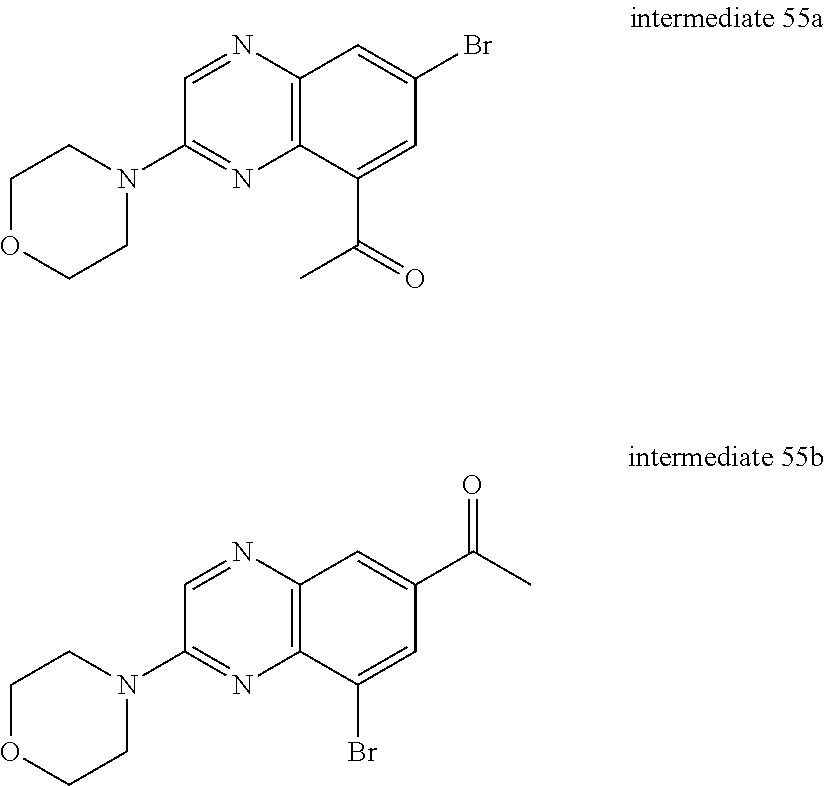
C1=NC2=C(N=C1N1CCOCC1)C(C(=O)C)=CC(Br)=C2.C1=NC2=C(N=C1N1CCOCC1)C(Br)=CC(C(C)=O)=C2
